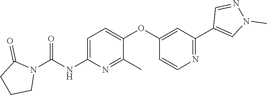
C1=C(NC(N2C(=O)CCC2)=O)N=C(C)C(OC2=CC(C3=CN(C)N=C3)=NC=C2)=C1
